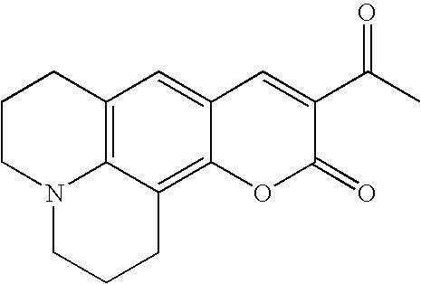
C12=C3C(=C4C(=C1)C=C(C(C)=O)C(=O)O4)CCCN3CCC2
